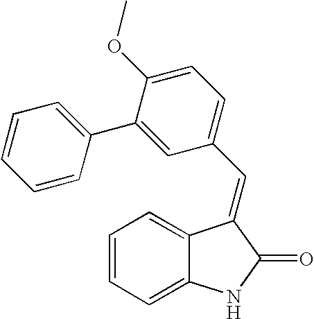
C1=CC=C2C(=C1)C(=CC1=CC=C(OC)C(C3=CC=CC=C3)=C1)C(=O)N2
